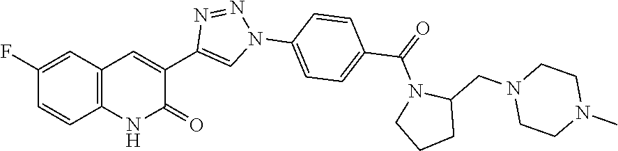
C12=C(C=C(F)C=C1)C=C(C1=CN(C3=CC=C(C(N4CCCC4CN4CCN(C)CC4)=O)C=C3)N=N1)C(=O)N2
